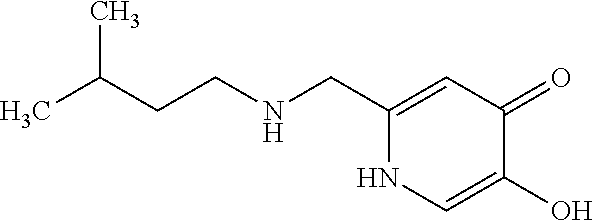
C1(CNCCC(C)C)=CC(=O)C(O)=CN1
